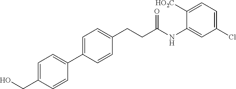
C1=C(C2=CC=C(CO)C=C2)C=CC(CCC(NC2=CC(Cl)=CC=C2[HO2C])=O)=C1
